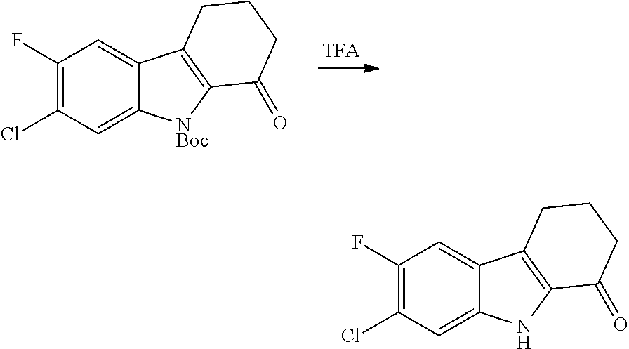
C1(F)=C(Cl)C=C2C(=C1)C1=C([NBoc]2)C(=O)CCC1.C1(F)=C(Cl)C=C2C(=C1)C1=C(N2)C(=O)CCC1
